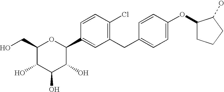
OCC1C(O)C(O)C(O)C(C2=CC(CC3=CC=C(OC4CCCC4O)C=C3)=C(Cl)C=C2)O1
